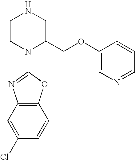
C1CN(C2=NC3=C(O2)C=CC(Cl)=C3)C(COC2=CN=CC=C2)CN1
